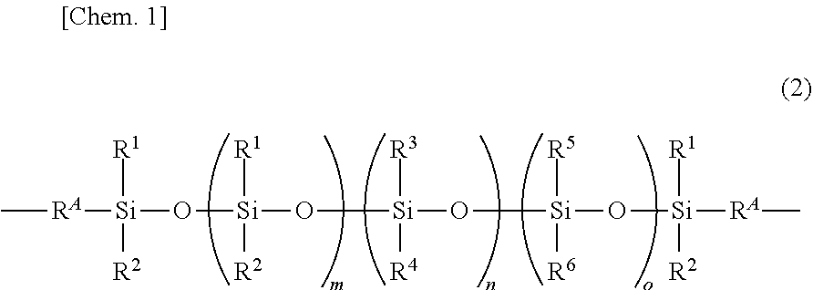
C[RA][Si]([R1])([R2])O[Si]([R1])(O[Si]([R3])([R4])O[Si]([R5])([R6])O[Si]([R1])([R2])[RA]C)[R2]
